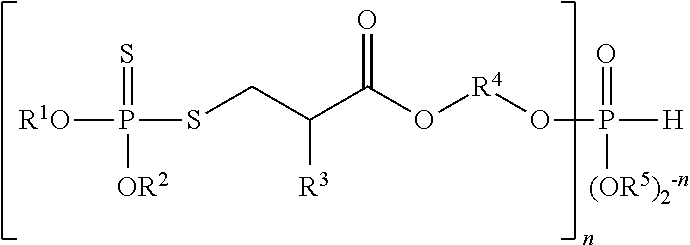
[R1O]P(SCC(C(O[R4]OP([H])(=O)[(OR5)2-n])=O)[R3])(=S)[OR2]
